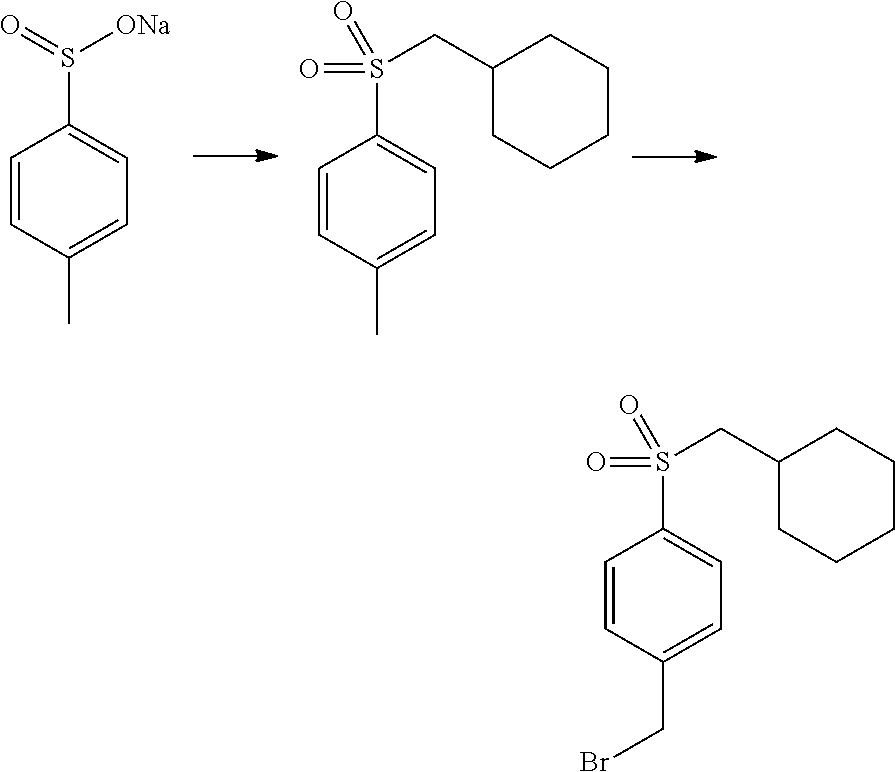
C1=CC(C)=CC=C1S(=O)[ONa].C1=CC(C)=CC=C1S(=O)(CC1CCCCC1)=O.C1=CC(CBr)=CC=C1S(=O)(CC1CCCCC1)=O
